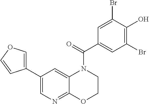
C1(C2=COC=C2)=CN=C2C(=C1)N(C(C1=CC(Br)=C(O)C(Br)=C1)=O)CCO2
